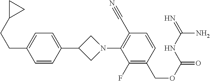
C1(N2CC(C3=CC=C(CCC4CC4)C=C3)C2)=C(C#N)C=CC(COC(=O)NC(=N)N)=C1F
